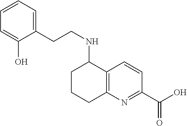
C1CCC2=C(C1NCCC1=CC=CC=C1O)C=CC(C(O)=O)=N2
